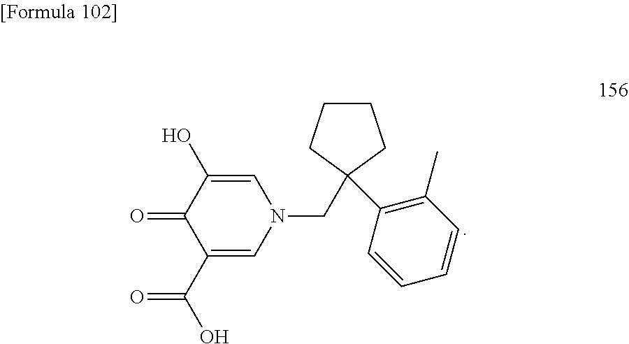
C1=C(O)C(=O)C(C(O)=O)=CN1CC1(C2=C(C)C=CC=C2)CCCC1
